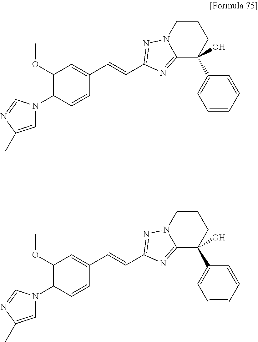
C1=C(C)N=CN1C1=C(OC)C=C(C=CC2=NN3C(=N2)C(C2=CC=CC=C2)(O)CCC3)C=C1.C1=C(C)N=CN1C1=C(OC)C=C(C=CC2=NN3C(=N2)C(C2=CC=CC=C2)(O)CCC3)C=C1
